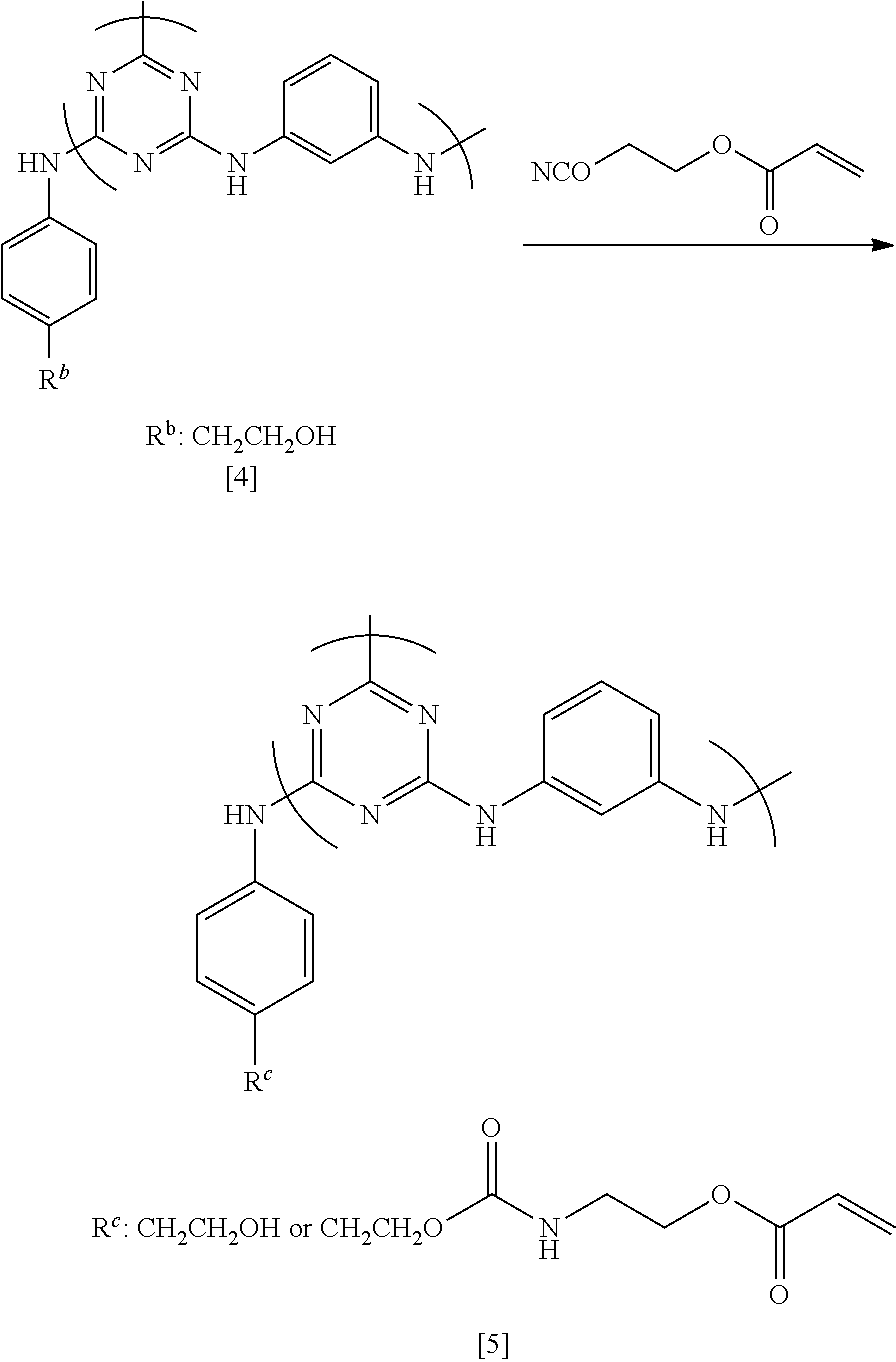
C1(NC2=CC=C([Rb])C=C2)=NC(C)=NC(NC2=CC(NC)=CC=C2)=N1.[NCO]CCOC(C=C)=O.C1(NC2=CC=C([Rc])C=C2)=NC(C)=NC(NC2=CC(NC)=CC=C2)=N1.N(CCOC(C=C)=O)C([Rc: CH2CH2OH or CH2CH2O])=O
